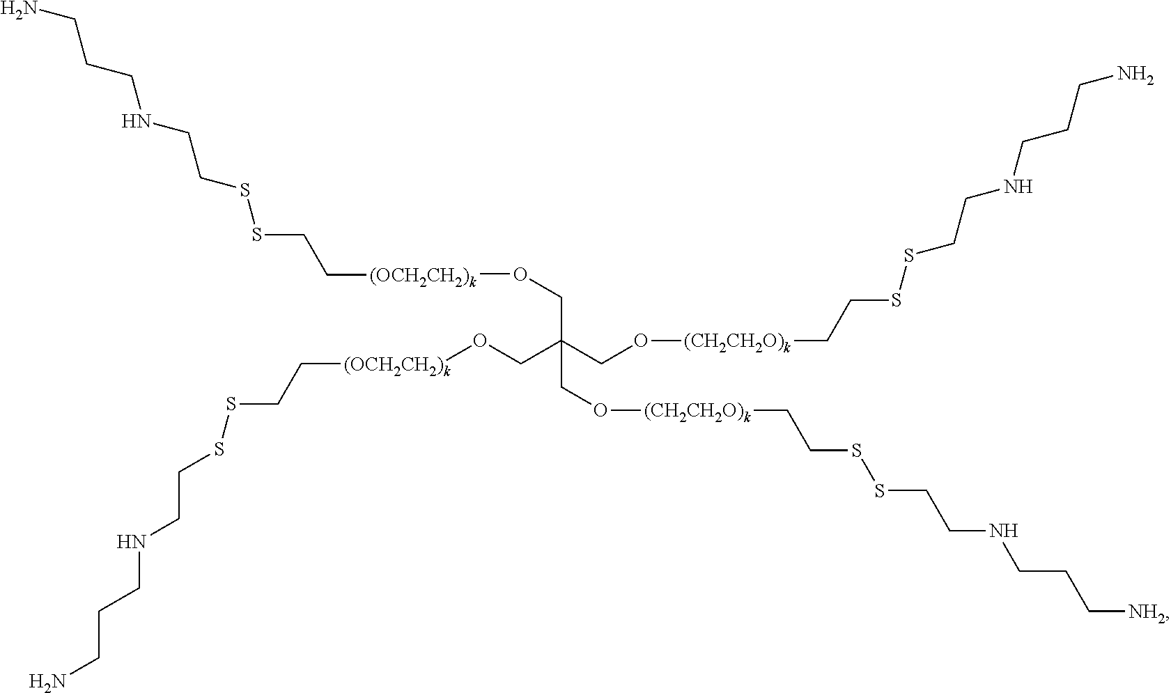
S(SCCNCCCN)CC[(OCH2CH2)k]OCC(CO[(CH2CH2O)k]CCSSCCNCCCN)(CO[(OCH2CH2)k]CCSSCCNCCCN)CO[(CH2CH2O)k]CCSSCCNCCC[NH2]
